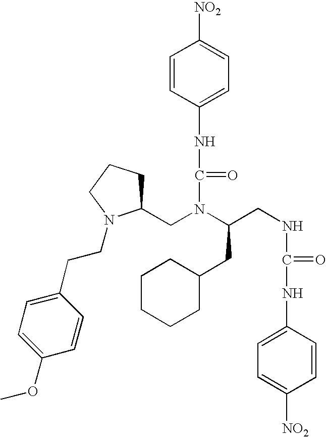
C(N(C(NC1=CC=C([NO2])C=C1)=O)C(CNC(NC1=CC=C([NO2])C=C1)=O)CC1CCCCC1)C1CCCN1CCC1=CC=C(OC)C=C1
